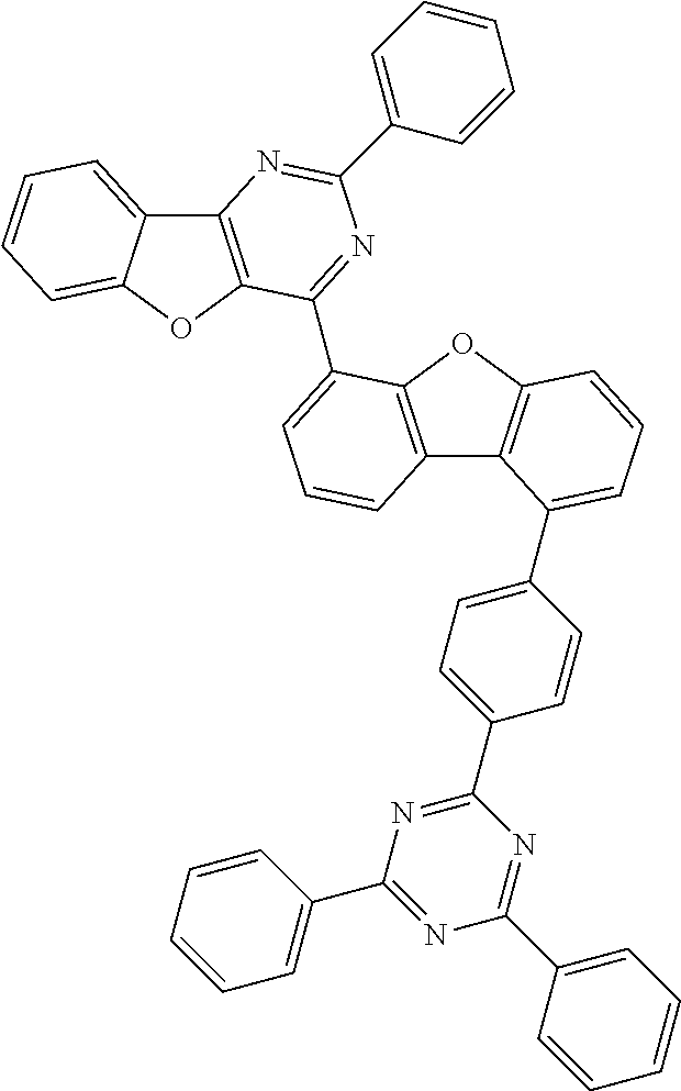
C12=CC=CC=C1OC1=C2N=C(C2=CC=CC=C2)N=C1C1=CC=CC2=C1OC1=C2C(C2=CC=C(C3=NC(C4=CC=CC=C4)=NC(C4=CC=CC=C4)=N3)C=C2)=CC=C1
